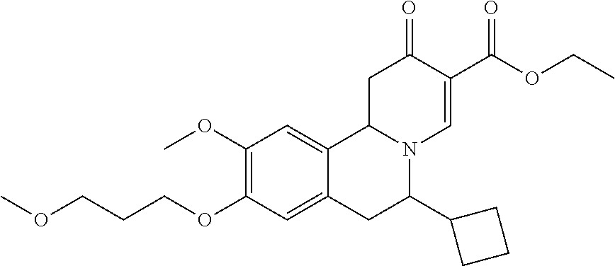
C1(OC)=C(OCCCOC)C=C2C(=C1)C1N(C(C3CCC3)C2)C=C(C(OCC)=O)C(=O)C1
